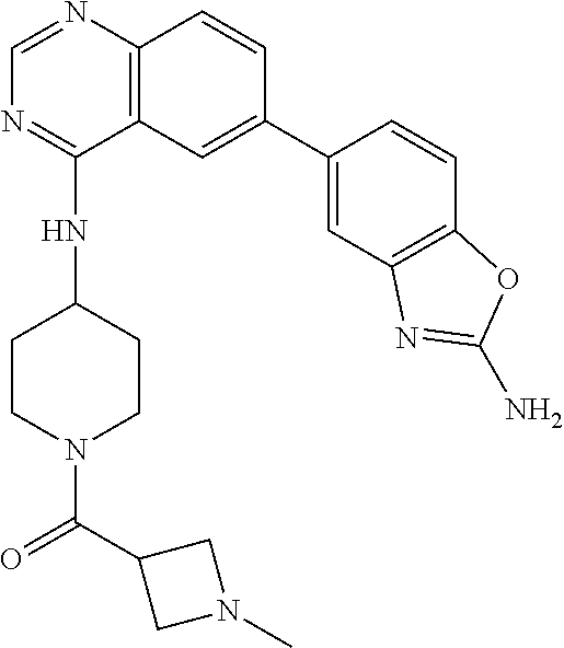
N1=C(NC2CCN(C(C3CN(C)C3)=O)CC2)C2=C(N=C1)C=CC(C1=CC3=C(C=C1)OC(N)=N3)=C2
